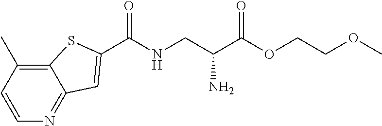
C1=CC(C)=C2C(=N1)C=C(C(NCC(C(OCCOC)=O)N)=O)S2
